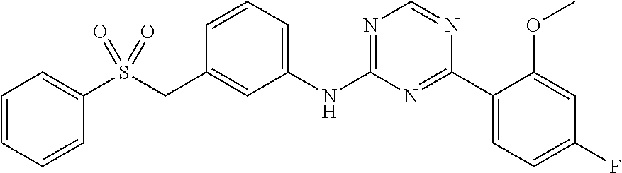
C1(NC2=NC=NC(C3=CC=C(F)C=C3OC)=N2)=CC=CC(CS(C2=CC=CC=C2)(=O)=O)=C1
